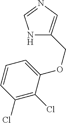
N1=CNC(COC2=CC=CC(Cl)=C2Cl)=C1
